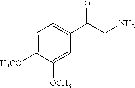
C1=C([H3CO])C([OCH3])=CC(C(CN)=O)=C1
